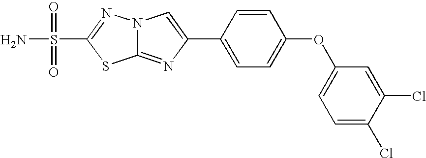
N12C(=NC(C3=CC=C(OC4=CC=C(Cl)C(Cl)=C4)C=C3)=C1)SC(S(N)(=O)=O)=N2
